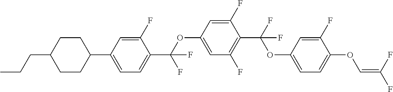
C1CC(C2=CC=C(C(OC3=CC(F)=C(C(F)(OC4=CC=C(OC=C(F)F)C(F)=C4)F)C(F)=C3)(F)F)C(F)=C2)CCC1CCC
